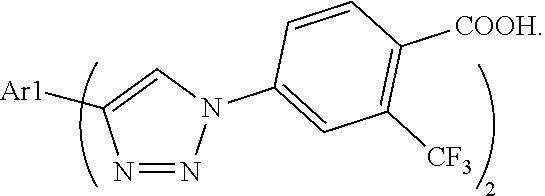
N1=NN(C2=CC([CF3])=C([COOH])C=C2)C=C1[Ar1]
